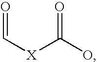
C([X]C(O)=O)=O
